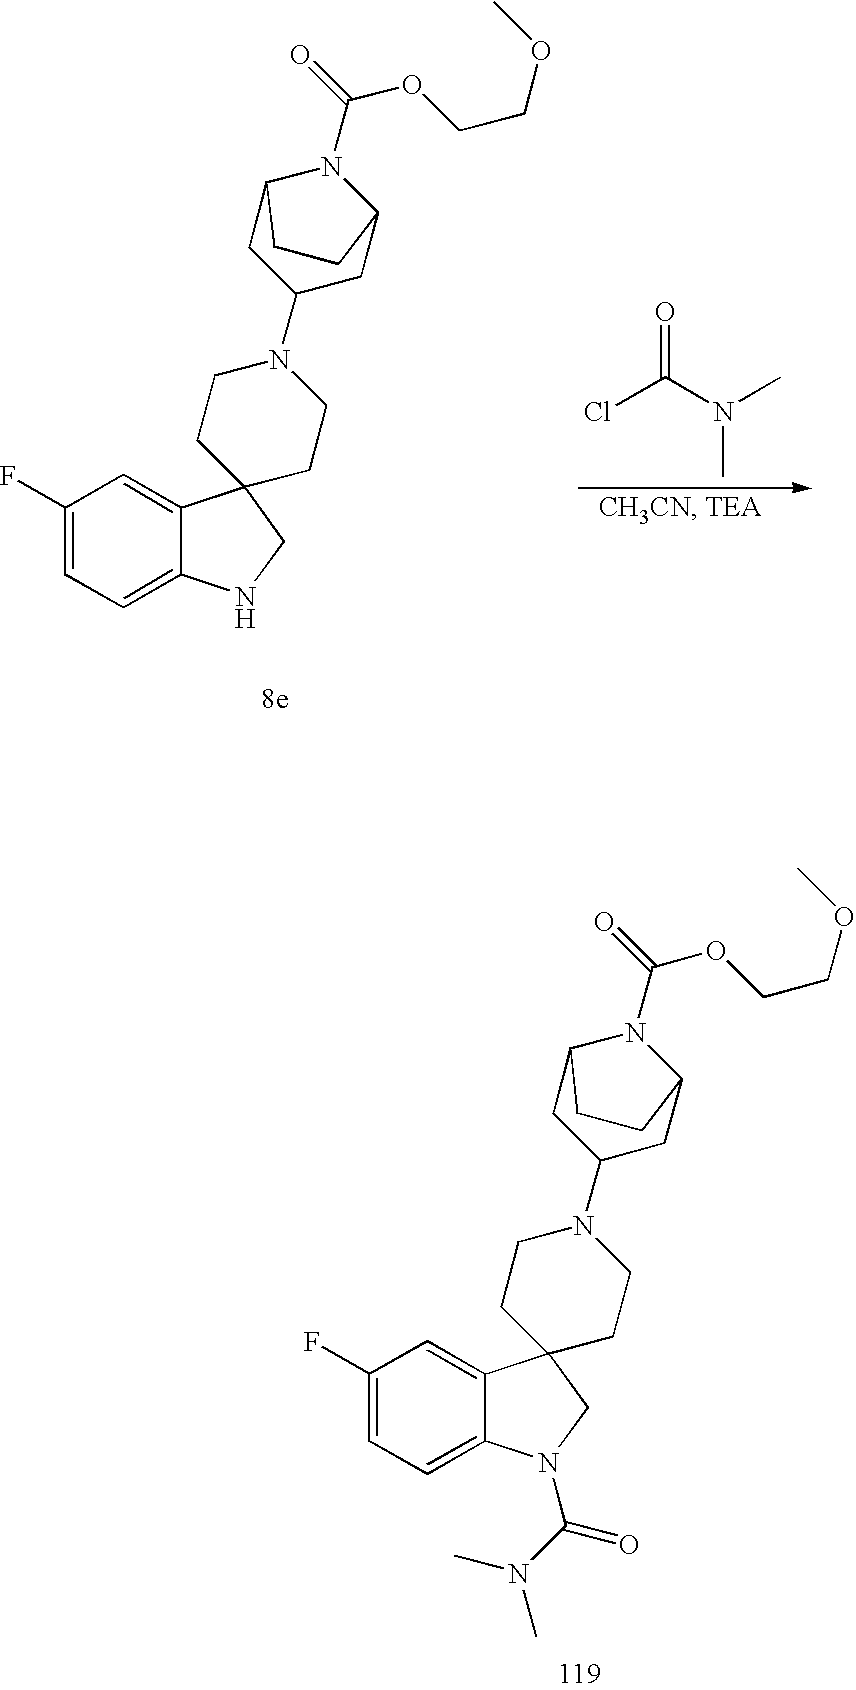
C1(F)=CC=C2C(=C1)C1(CN2C(N(C)C)=O)CCN(C2CC3N(C(=O)OCCOC)C(C2)CC3)CC1.C1(F)=CC=C2C(=C1)C1(CN2)CCN(C2CC3N(C(=O)OCCOC)C(C2)CC3)CC1.ClC(N(C)C)=O
